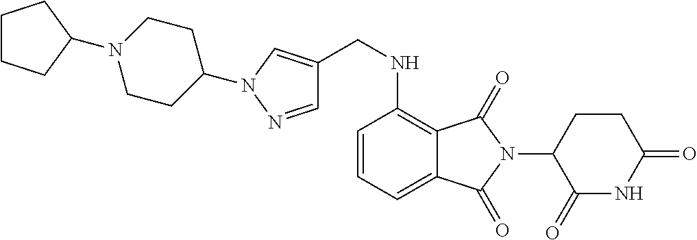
N1(C2CCCC2)CCC(N2C=C(CNC3=C4C(=CC=C3)C(=O)N(C3C(=O)NC(=O)CC3)C4=O)C=N2)CC1
